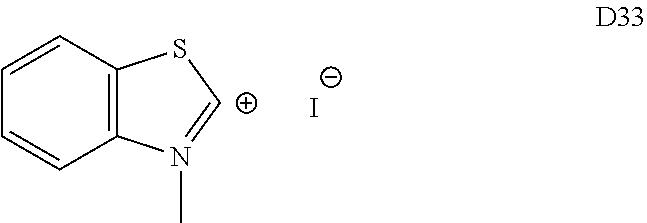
[I-].CN1=[C+]SC2=C1C=CC=C2
